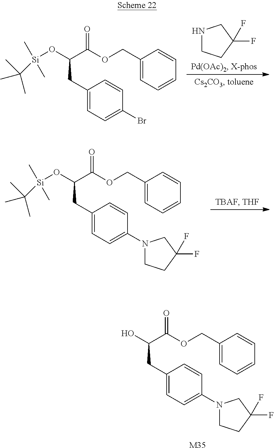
C1(CC(O[Si](C)(C)C(C)(C)C)C(OCC2=CC=CC=C2)=O)=CC=C(Br)C=C1.N1CCC(F)(F)C1.C1(CC(O[Si](C)(C)C(C)(C)C)C(OCC2=CC=CC=C2)=O)=CC=C(N2CCC(F)(F)C2)C=C1.[M35].C1(CC(O)C(OCC2=CC=CC=C2)=O)=CC=C(N2CCC(F)(F)C2)C=C1
